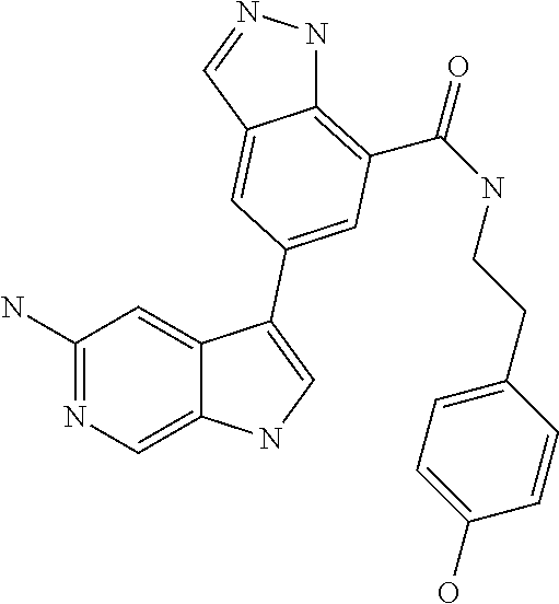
C1(N)=NC=C2C(=C1)C(C1=CC(C(=O)NCCC3=CC=C(O)C=C3)=C3NN=CC3=C1)=CN2
